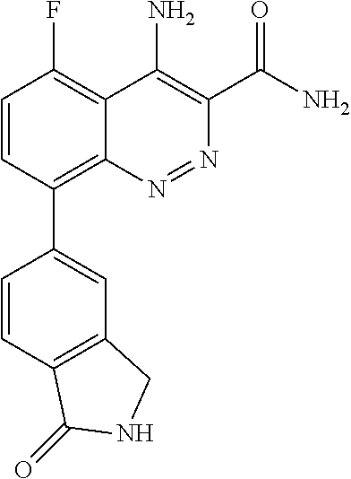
C1=CC(C2=CC3=C(C=C2)C(=O)NC3)=C2C(=C1F)C(N)=C(C(N)=O)N=N2
